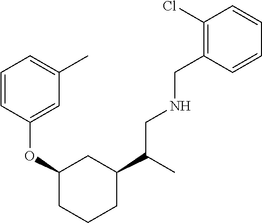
C1(C(CNCC2=C(Cl)C=CC=C2)C)CC(OC2=CC(C)=CC=C2)CCC1
